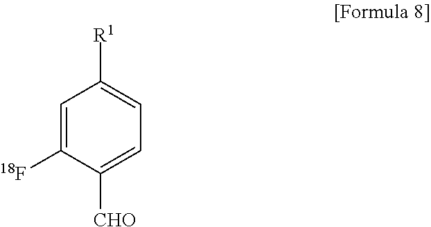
C1=C([18F])C([CHO])=CC=C1[R1]
